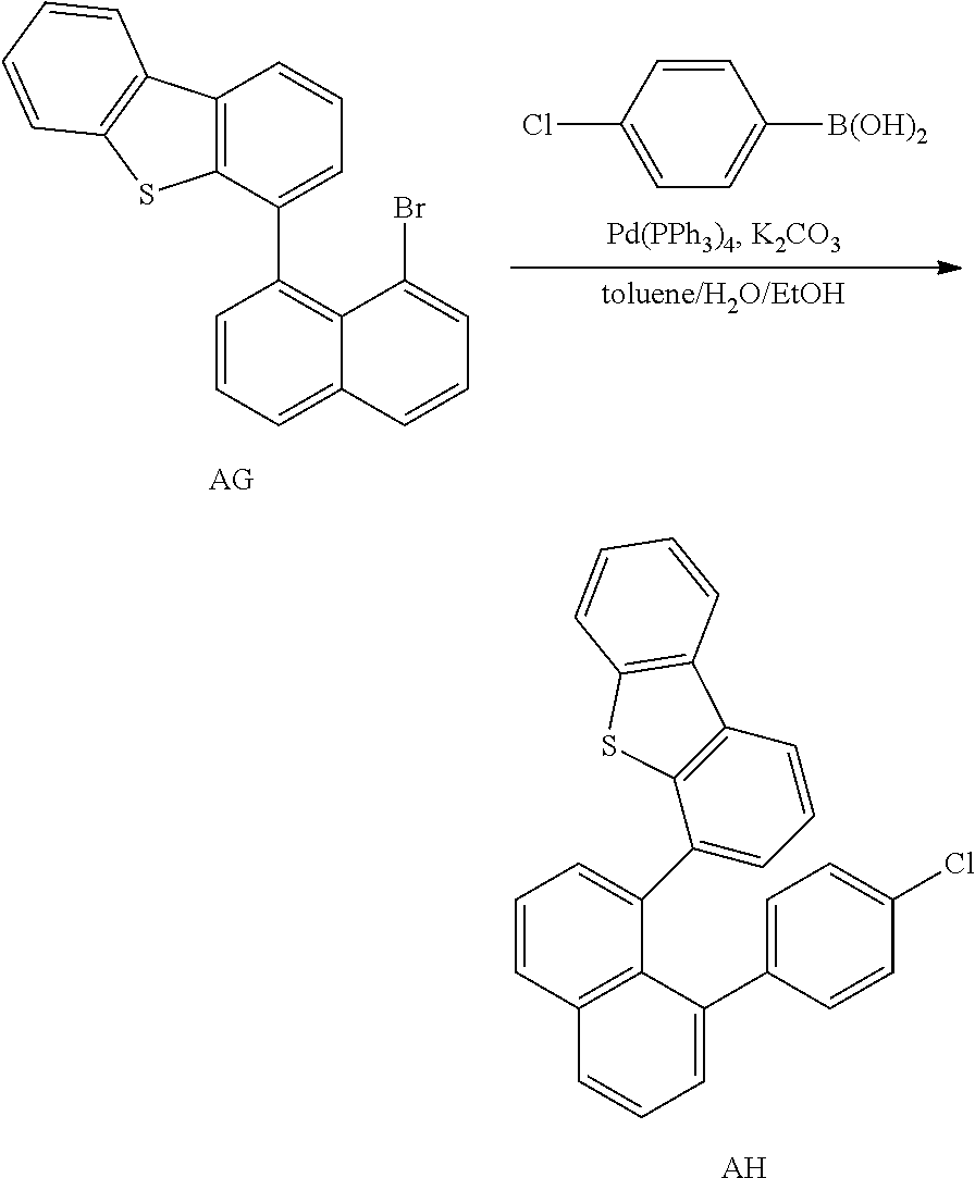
C12=C(C(C3=CC=C(Cl)C=C3)=CC=C1)C(C1=CC=CC3=C1SC1=C3C=CC=C1)=CC=C2.[AH].C12=C(C(C3=C4C(=CC=C3)C=CC=C4Br)=CC=C1)SC1=C2C=CC=C1.C1=CC(Cl)=CC=C1[B(OH)2]
